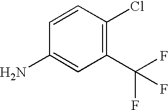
C1=CC(N)=CC(C(F)(F)F)=C1Cl
